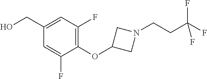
C1(CO)=CC(F)=C(OC2CN(CCC(F)(F)F)C2)C(F)=C1
